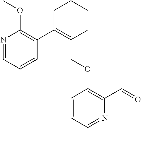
C1C(C2=C(OC)N=CC=C2)=C(COC2=C(C=O)N=C(C)C=C2)CCC1
